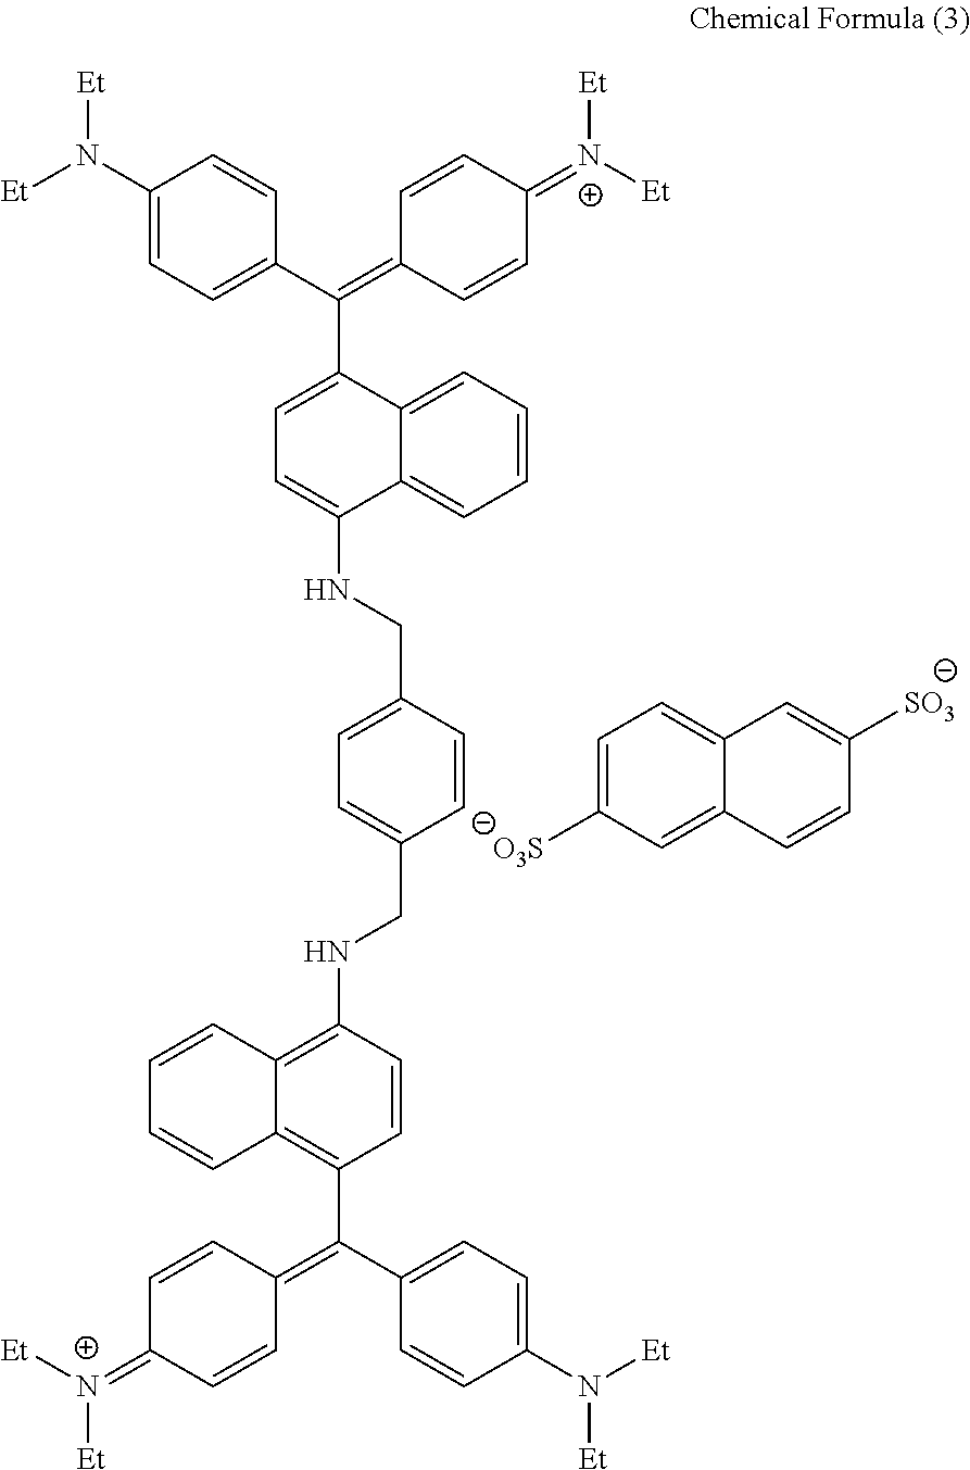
[Et]N(C1=CC=C(C(=C2C=CC(=[N+]([Et])[Et])C=C2)C2=CC=C(NCC3=CC=C(CNC4=C5C(=C(C(=C6C=CC(=[N+]([Et])[Et])C=C6)C6=CC=C(N([Et])[Et])C=C6)C=C4)C=CC=C5)C=C3)C3=CC=CC=C23)C=C1)[Et].C1=C([O3S])C=C2C(=C1)C=C([SO3])C=C2
